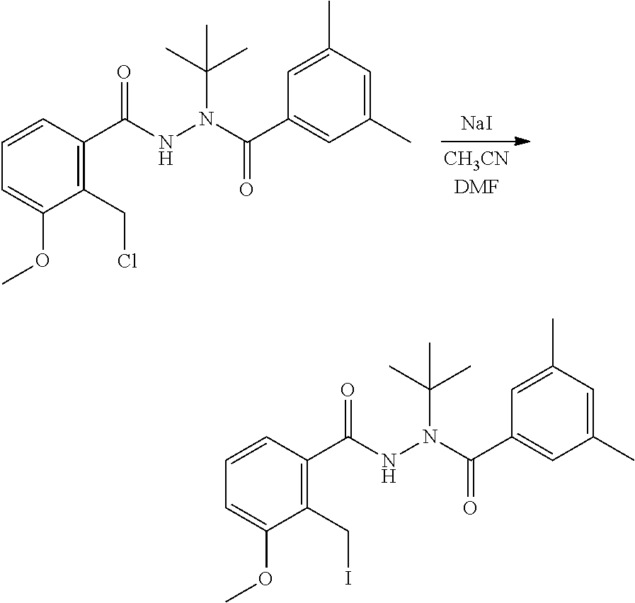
[NaI].C1=CC(C(NN(C(C)(C)C)C(C2=CC(C)=CC(C)=C2)=O)=O)=C(CCl)C(OC)=C1.C1=CC(C(NN(C(C)(C)C)C(C2=CC(C)=CC(C)=C2)=O)=O)=C(CI)C(OC)=C1
